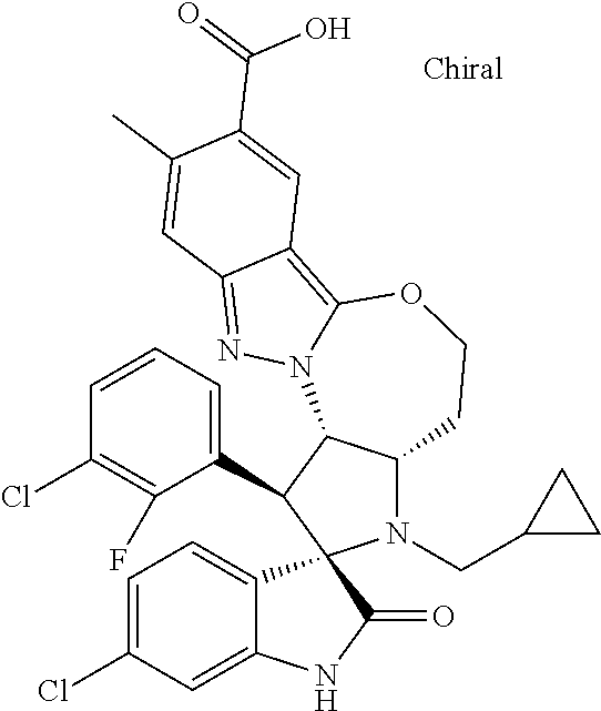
C1=CC=C(C2C3C(N(CC4CC4)C24C2=CC=C(Cl)C=C2NC4=O)CCOC2=C4C(=NN32)C=C(C)C(C(O)=O)=C4)C(F)=C1Cl
